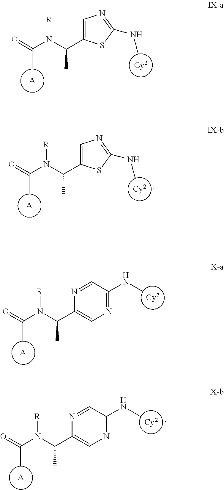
[A].CC(N([R])C(C1=CN=C(NC)S1)C)=O.[Cy2].[A].CC(N([R])C(C1=CN=C(NC)S1)C)=O.[Cy2].[A].CC(N([R])C(C1=CN=C(NC)C=N1)C)=O.[Cy2].[A].CC(N([R])C(C1=CN=C(NC)C=N1)C)=O.[Cy2]
